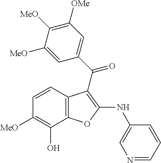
C12=C(C(O)=C([MeO])C=C1)OC(NC1=CN=CC=C1)=C2C(C1=CC([OMe])=C([MeO])C([MeO])=C1)=O
